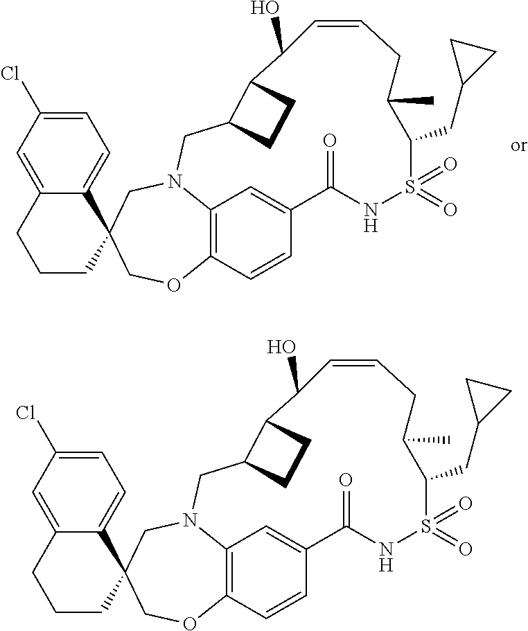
C1=C(Cl)C=C2C(=C1)C1(CCC2)COC2=C3N(C1)CC1CCC1C(O)C=CCC(C)C(CC1CC1)S(=O)(=O)NC(=O)C(=C3)C=C2.C1=C(Cl)C=C2C(=C1)C1(CCC2)COC2=C3N(C1)CC1CCC1C(O)C=CCC(C)C(CC1CC1)S(=O)(=O)NC(=O)C(=C3)C=C2
